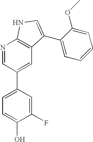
C1(F)=CC(C2=CC3=C(N=C2)NC=C3C2=CC=CC=C2OC)=CC=C1O
